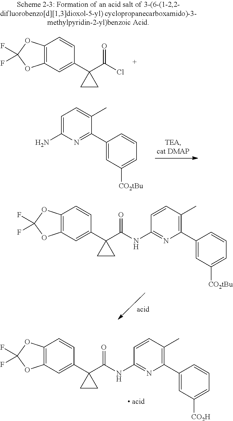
C12=C(C=C(C3(C(Cl)=O)CC3)C=C1)OC(F)(F)O2.C1=C(N)N=C(C2=CC([CO2tBu])=CC=C2)C(C)=C1.C1=CC(C)=C(C2=CC([CO2tBu])=CC=C2)N=C1NC(C1(C2=CC3=C(C=C2)OC(F)(F)O3)CC1)=O.C1=CC(C)=C(C2=CC([CO2H])=CC=C2)N=C1NC(C1(C2=CC3=C(C=C2)OC(F)(F)O3)CC1)=O
